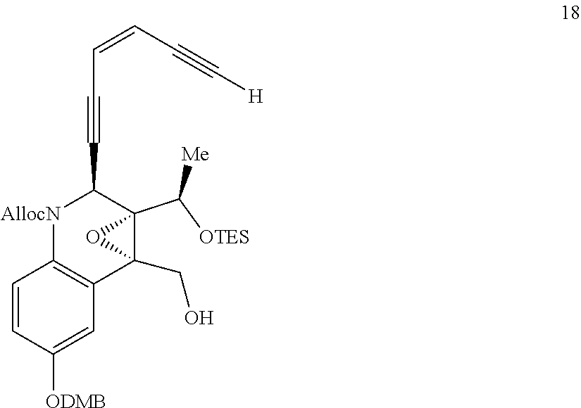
C(C=CC#C[H])#CC1C2(C([OTES])[Me])C(CO)(C3=C([AllocN]1)C=CC([ODMB])=C3)O2
